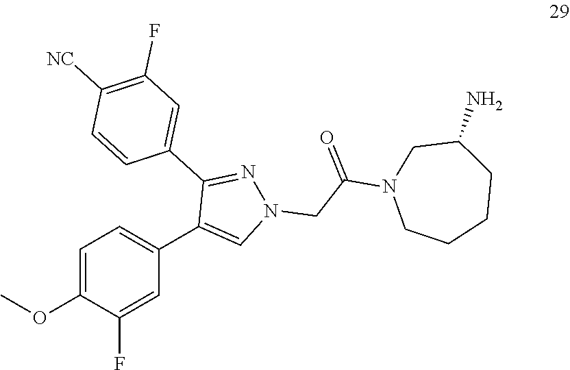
C1=C(OC)C(F)=CC(C2=CN(CC(N3CCCCC(N)C3)=O)N=C2C2=CC(F)=C([NC])C=C2)=C1
